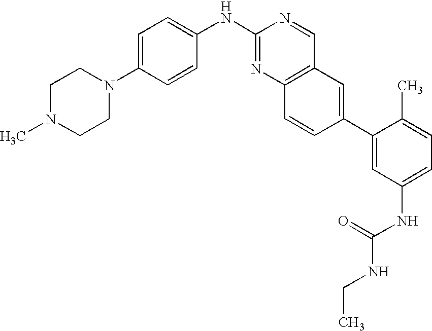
C1N(C)CCN(C2=CC=C(NC3=NC4=C(C=N3)C=C(C3=CC(NC(NCC)=O)=CC=C3C)C=C4)C=C2)C1
